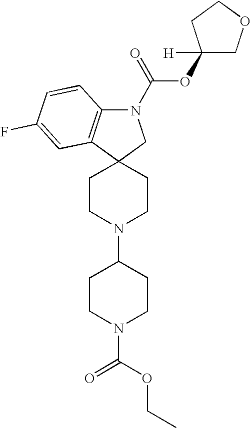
N1(C(OC2([H])COCC2)=O)C2=C(C3(C1)CCN(C1CCN(C(=O)OCC)CC1)CC3)C=C(F)C=C2
